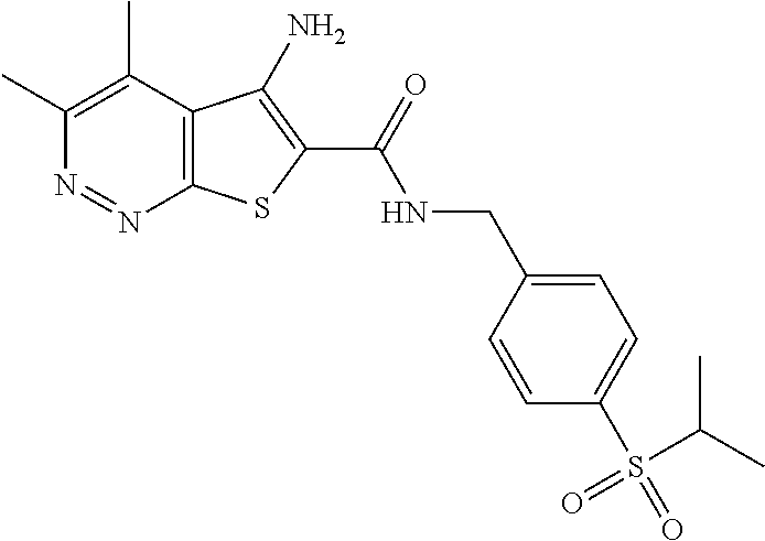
C1(C)=C(C)C2=C(N=N1)SC(C(=O)NCC1=CC=C(S(C(C)C)(=O)=O)C=C1)=C2N
